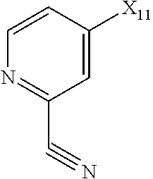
C1=CC([X11])=CC(C#N)=N1
